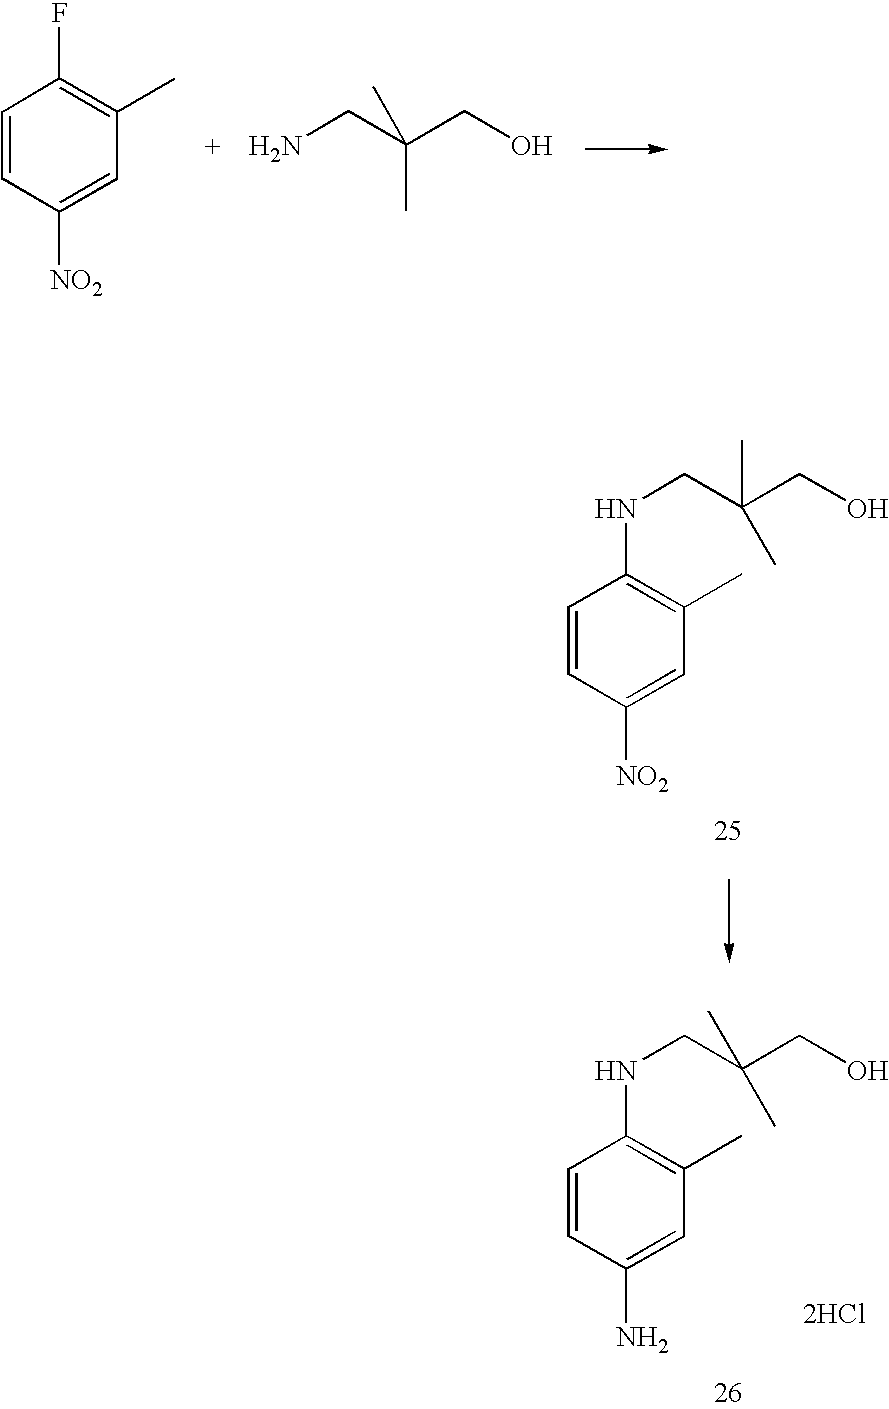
C1=CC([NO2])=CC(C)=C1F.NCC(CO)(C)C.N(CC(CO)(C)C)C1=C(C)C=C([NO2])C=C1.[2HCl].N(CC(CO)(C)C)C1=C(C)C=C(N)C=C1
